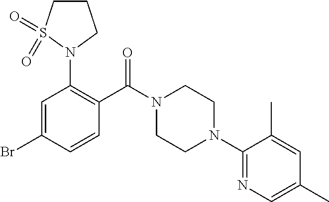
C1=C(Br)C=CC(C(N2CCN(C3=NC=C(C)C=C3C)CC2)=O)=C1N1CCCS1(=O)=O
